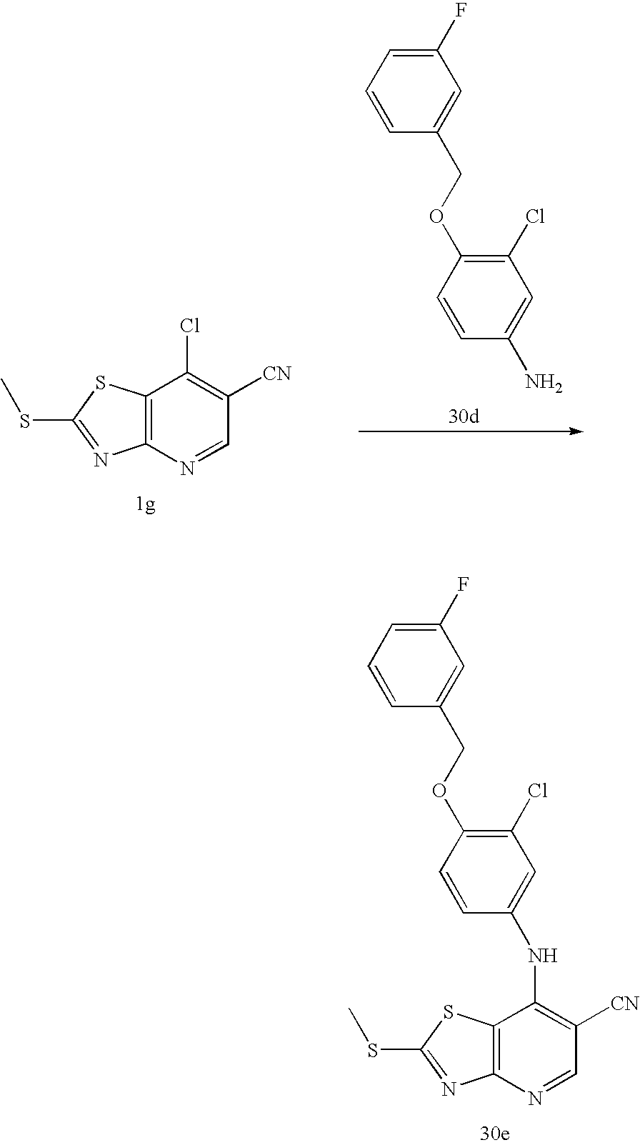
C12=C(N=CC([CN])=C1Cl)N=C(SC)S2.C1(Cl)=C(OCC2=CC(F)=CC=C2)C=CC(N)=C1.C12=C(N=CC([CN])=C1NC1=CC(Cl)=C(OCC3=CC(F)=CC=C3)C=C1)N=C(SC)S2
